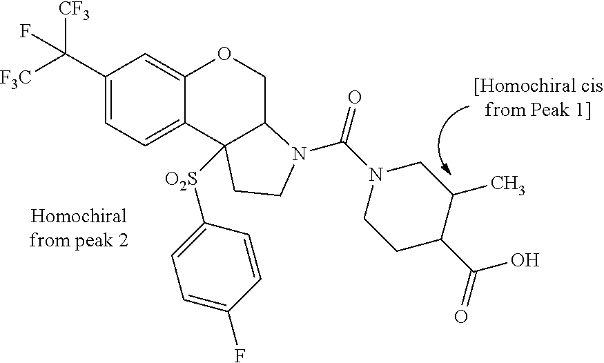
C1(C([F3C])([CF3])F)=CC=C2C(=C1)OCC1C2([O2S]C2=CC=C(F)C=C2)CCN1C(N1CCC(C(=O)O)C(C)C1)=O
